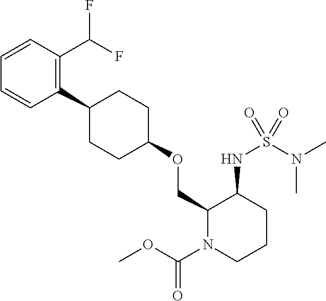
C1(C2CCC(OCC3N(C(OC)=O)CCCC3NS(N(C)C)(=O)=O)CC2)=C(C(F)F)C=CC=C1
